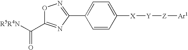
C1=C(C2=NOC(C([R5R4N])=O)=N2)C=CC([X][Y][Z][Ar1])=C1
